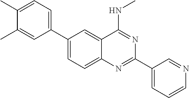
C1(C2=CC=C(C)C(C)=C2)=CC=C2C(=C1)C(NC)=NC(C1=CC=CN=C1)=N2
